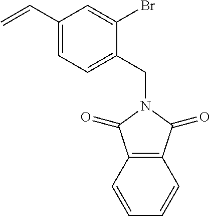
C1(C=C)=CC=C(CN2C(=O)C3=C(C2=O)C=CC=C3)C(Br)=C1
